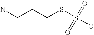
NCCCSS(O)(=O)=O
